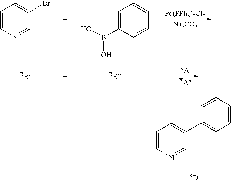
[Pd(PPh3)2Cl2].[Na2CO3].[XA].[XA].C1=CN=CC(Br)=C1.C1=C(B(O)O)C=CC=C1.C1=CN=CC(C2=CC=CC=C2)=C1
